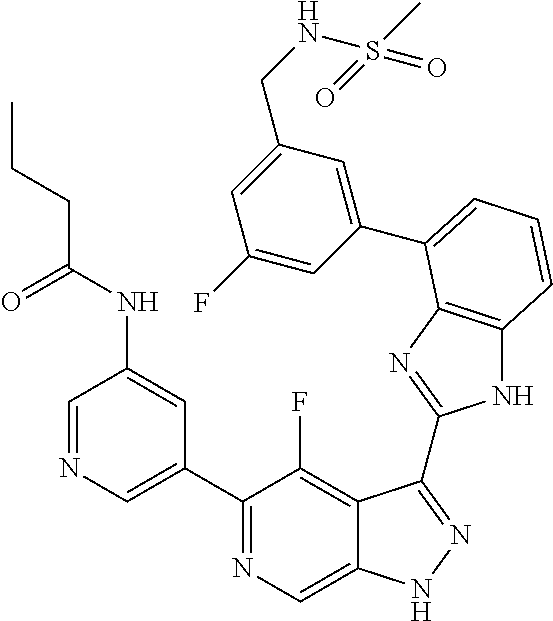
C1=NC=C(C2=NC=C3C(=C2F)C(C2=NC4=C(N2)C=CC=C4C2=CC(CNS(C)(=O)=O)=CC(F)=C2)=NN3)C=C1NC(CCC)=O
